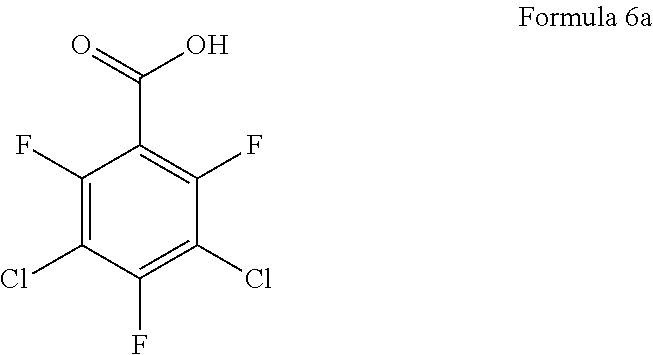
C1(F)=C(Cl)C(F)=C(Cl)C(F)=C1C(=O)O
